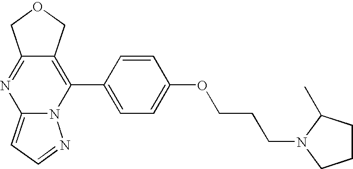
C12=NC3=CC=NN3C(C3=CC=C(OCCCN4CCCC4C)C=C3)=C1COC2
